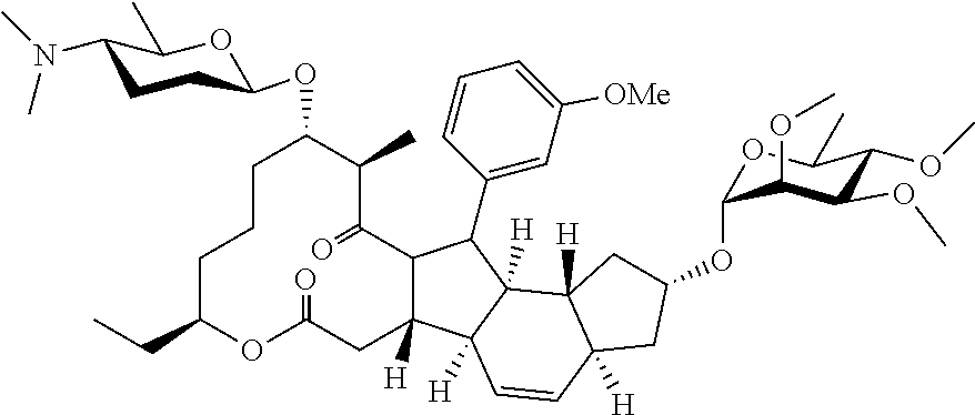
C1C(CC)OC(=O)CC2([H])C(C(=O)C(C)C(OC3CCC(N(C)C)C(C)O3)CC1)C(C1=CC([OMe])=CC=C1)C1([H])C2([H])C=CC2([H])C1([H])CC(OC1OC(C)C(OC)C(OC)C1OC)C2
